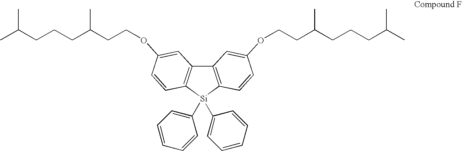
C12=C([Si](C3=CC=CC=C3)(C3=CC=CC=C3)C3=C1C=C(OCCC(CCCC(C)C)C)C=C3)C=CC(OCCC(CCCC(C)C)C)=C2
